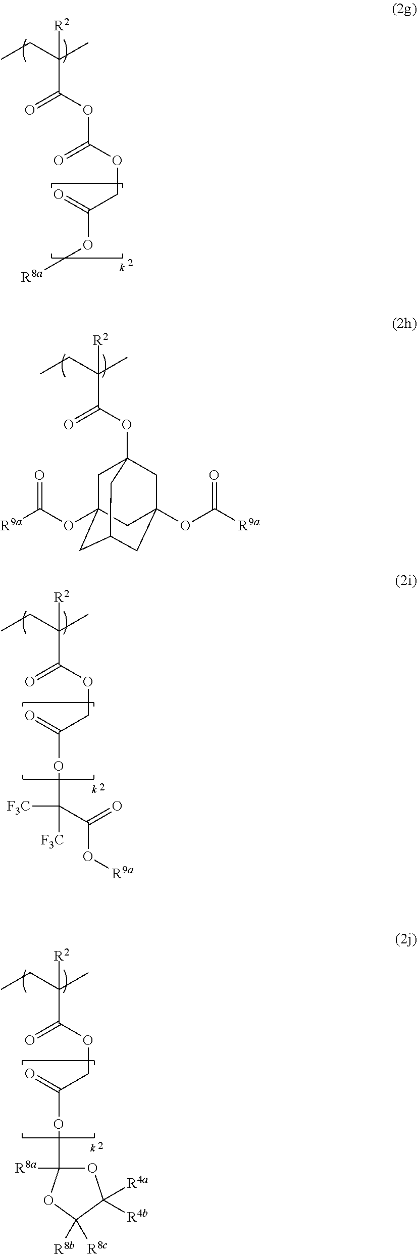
CCC(C)([R2])C(OC(=O)OCC(=O)O[R8a])=O.CCC(C)([R2])C(OC12CC3(OC(=O)[R9a])CC(CC(OC(=O)[R9a])(C1)C3)C2)=O.CCC(C)([R2])C(OCC(=O)OC([F3C])([F3C])C(O[R9a])=O)=O.CCC(C)([R2])C(OCC(=O)OC1([R8a])OC([R4b])([R4a])C([R8b])([R8c])O1)=O
